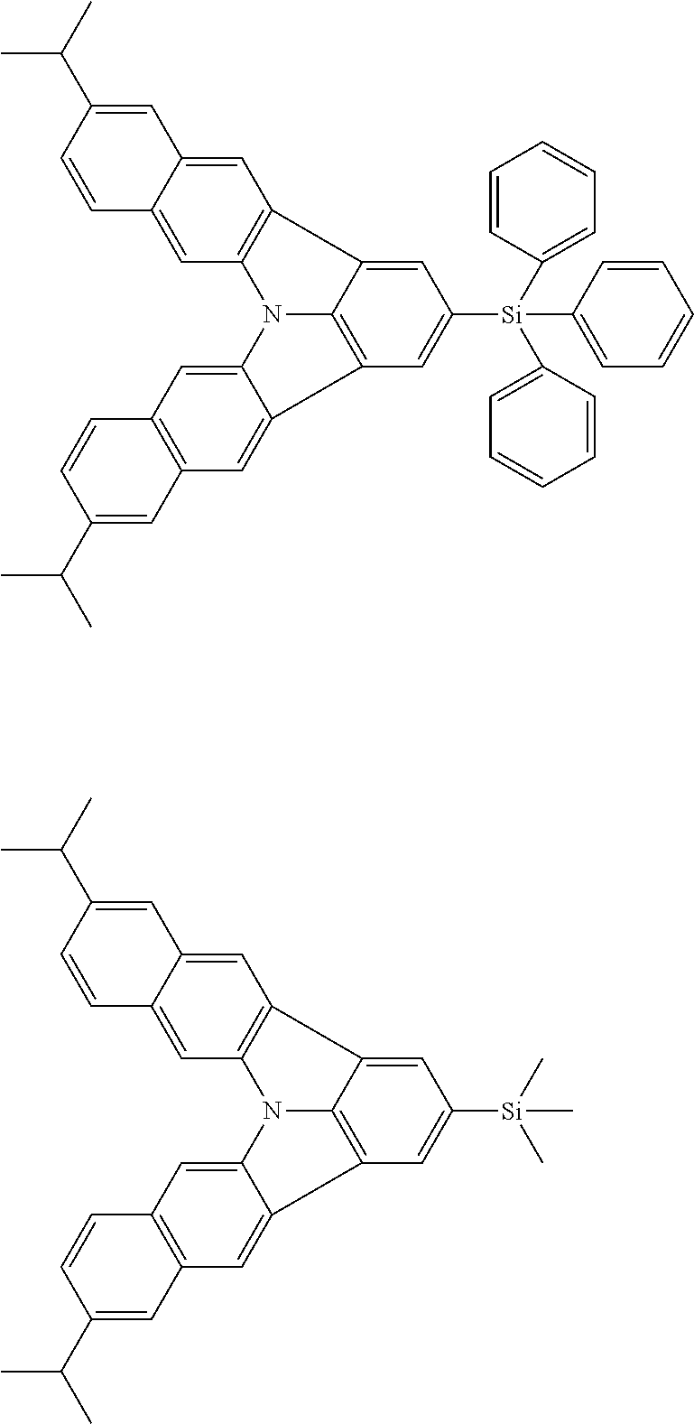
C1=CC2=CC3=C(C=C2C=C1C(C)C)C1=CC([Si](C)(C)C)=CC2=C1N3C1=CC3=C(C=C21)C=C(C(C)C)C=C3.C1=CC2=CC3=C(C=C2C=C1C(C)C)C1=CC([Si](C2=CC=CC=C2)(C2=CC=CC=C2)C2=CC=CC=C2)=CC2=C1N3C1=CC3=C(C=C21)C=C(C(C)C)C=C3
